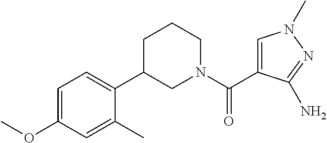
C1=C(OC)C=C(C)C(C2CN(C(=O)C3=CN(C)N=C3N)CCC2)=C1
